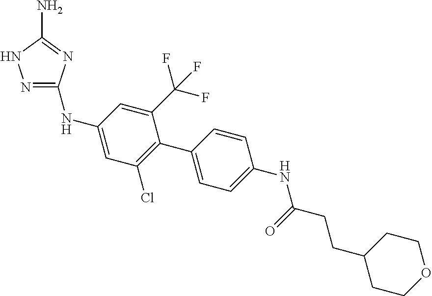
N1=C(NC2=CC(Cl)=C(C3=CC=C(NC(CCC4CCOCC4)=O)C=C3)C(C(F)(F)F)=C2)N=C(N)N1
